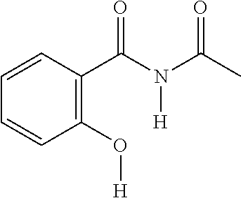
C1(O[H])=C(C(N(C(C)=O)[H])=O)C=CC=C1
